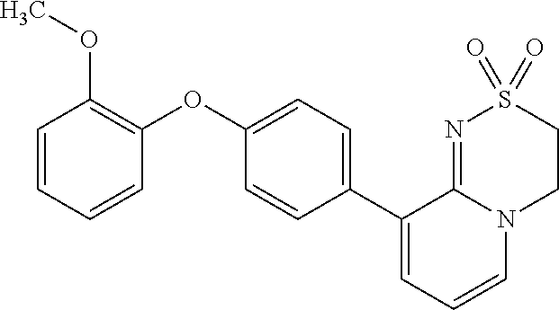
C1(OC2=C(OC)C=CC=C2)=CC=C(C2=CC=CN3C2=NS(=O)(=O)CC3)C=C1
